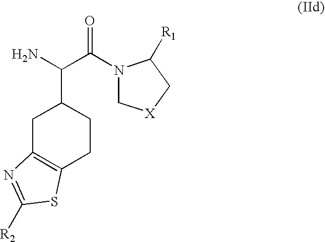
C1C2=C(CCC1C(C(=O)N1C[X]CC1[R1])N)SC([R2])=N2
